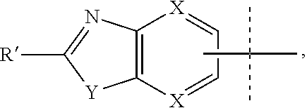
C12=C([X]=CC=[X]1)[Y]C([R])=N2.CC(C)(C)C
